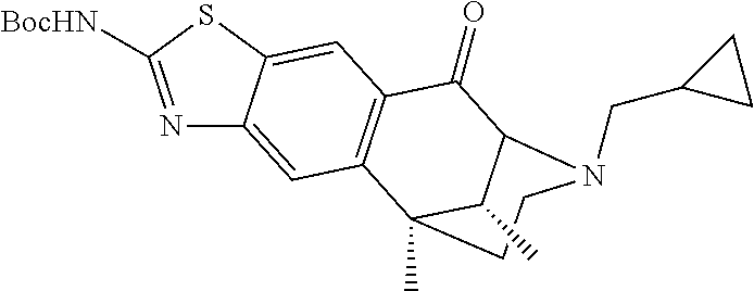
N1=C([BocHN])SC2=CC3=C(C=C12)C1(C)CCN(CC2CC2)C(C3=O)C1C
